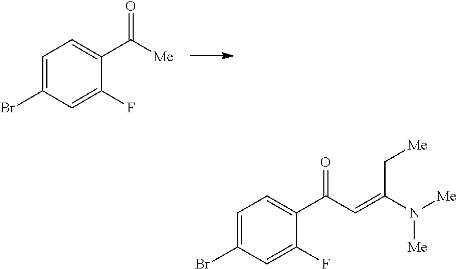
C1=C(C([Me])=O)C(F)=CC(Br)=C1.C1=C(Br)C=C(F)C(C(C=C(N([Me])[Me])C[Me])=O)=C1
